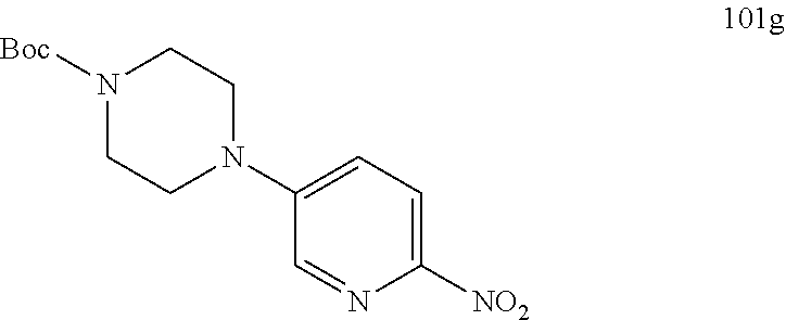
N1([Boc])CCN(C2=CC=C([NO2])N=C2)CC1
